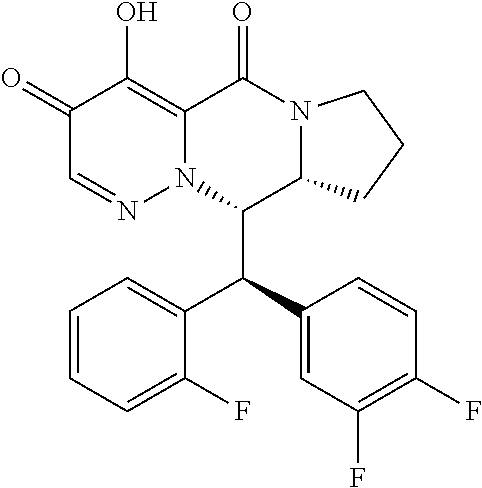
C1=CC=C(F)C(C(C2=CC(F)=C(F)C=C2)C2C3N(C(=O)C4=C(O)C(=O)C=NN24)CCC3)=C1
